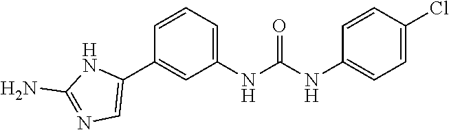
C1(NC(NC2=CC=C(Cl)C=C2)=O)=CC=CC(C2=CN=C(N)N2)=C1
